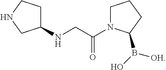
C1(NCC(N2CCCC2B(O)[OH])=O)CCNC1
